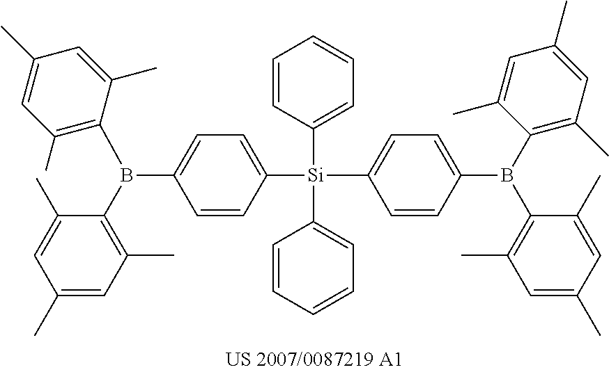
C1=CC([Si](C2=CC=CC=C2)(C2=CC=C(B(C3=C(C)C=C(C)C=C3C)C3=C(C)C=C(C)C=C3C)C=C2)C2=CC=CC=C2)=CC=C1B(C1=C(C)C=C(C)C=C1C)C1=C(C)C=C(C)C=C1C
